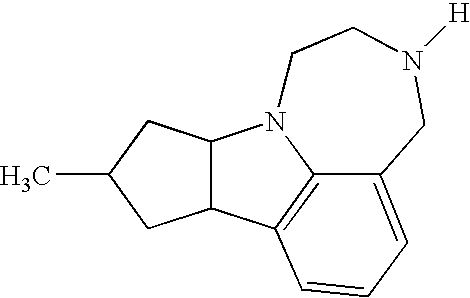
C12C(CC(C)C1)N1C3=C2C=CC=C3CN([H])CC1
